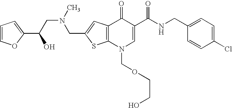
C(C1=CC2=C(S1)N(COCCO)C=C(C(NCC1=CC=C(Cl)C=C1)=O)C2=O)N(CC(O)C1=CC=CO1)C
